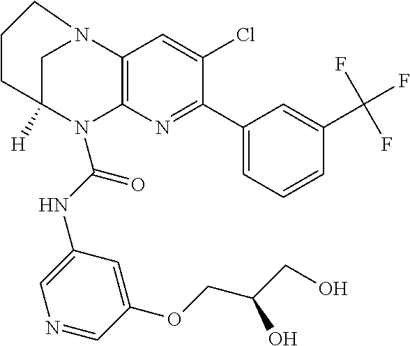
C1C2([H])N(C(NC3=CN=CC(OCC(CO)O)=C3)=O)C3=C(N1CCC2)C=C(Cl)C(C1=CC=CC(C(F)(F)F)=C1)=N3
